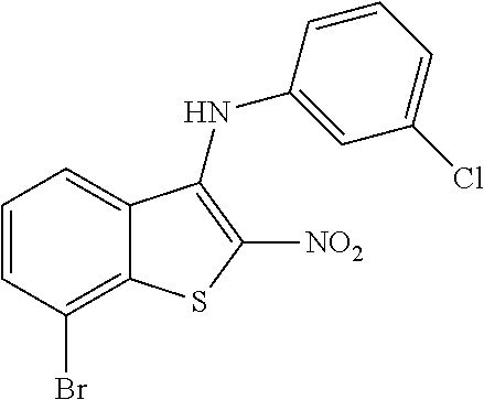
C1=C2C(=C(Br)C=C1)SC([NO2])=C2NC1=CC(Cl)=CC=C1
